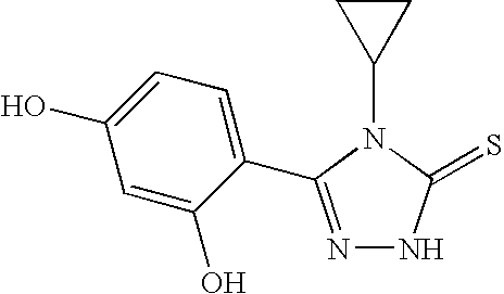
N1=C(C2=CC=C(O)C=C2O)N(C2CC2)C(=S)N1
